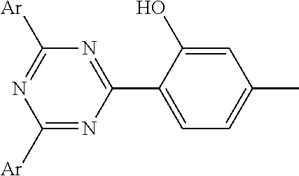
C1([Ar])=NC([Ar])=NC(C2=CC=C(C)C=C2O)=N1
